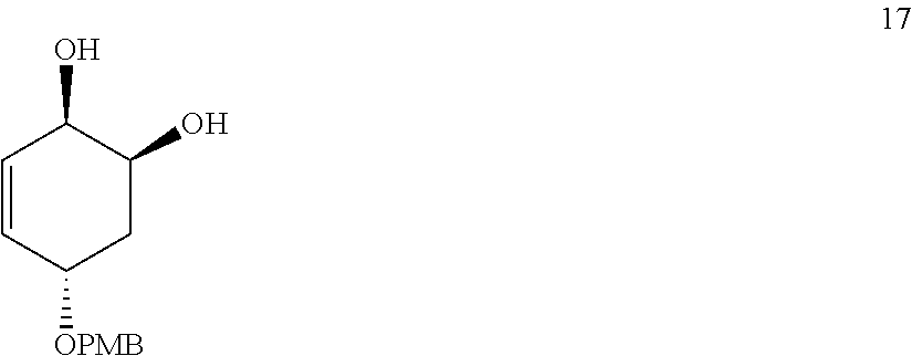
C1=CC([OPMB])CC(O)C1O
